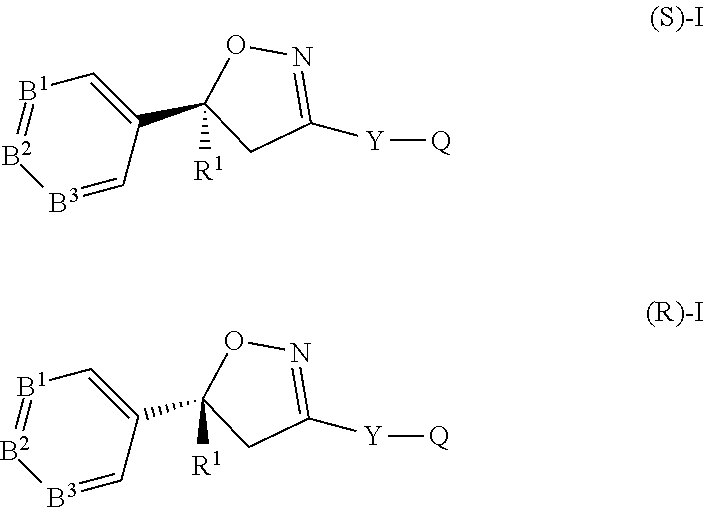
C1([Y][Q])=NOC(C2=C[B1]=[B2][B3]=C2)([R1])C1.C1([Y][Q])=NOC(C2=C[B1]=[B2][B3]=C2)([R1])C1
